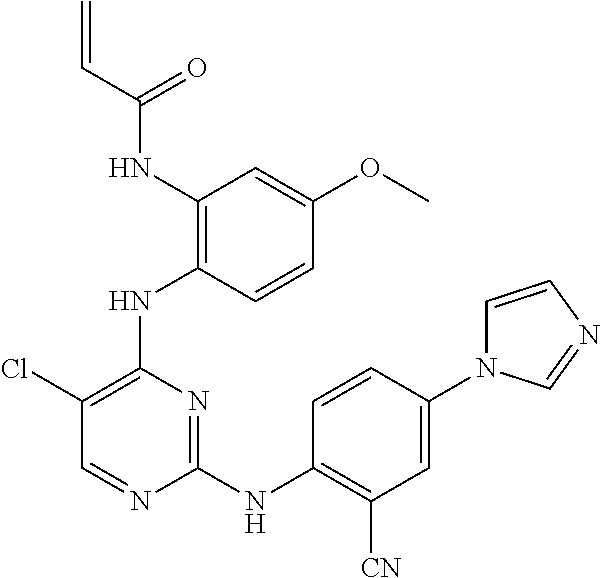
N(C1=C(NC2=C(Cl)C=NC(NC3=C([CN])C=C(N4C=CN=C4)C=C3)=N2)C=CC(OC)=C1)C(C=C)=O
